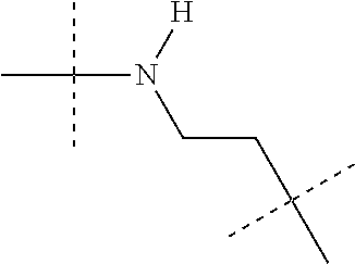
CC(N([H])CCC(C)(C)C)(C)C
